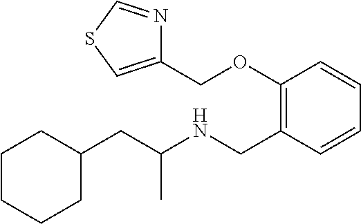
C1=CC=CC(CNC(CC2CCCCC2)C)=C1OCC1=CSC=N1
